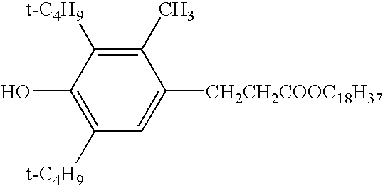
C1=C([CH2CH2COOC18H37])C(C)=C([t-C4H9])C(O)=C1[t-C4H9]
